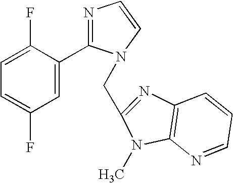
C1(F)=CC=C(F)C=C1C1=NC=CN1CC1=NC2=C(N1C)N=CC=C2
